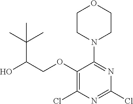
C1CN(C2=NC(Cl)=NC(Cl)=C2OCC(O)C(C)(C)C)CCO1
